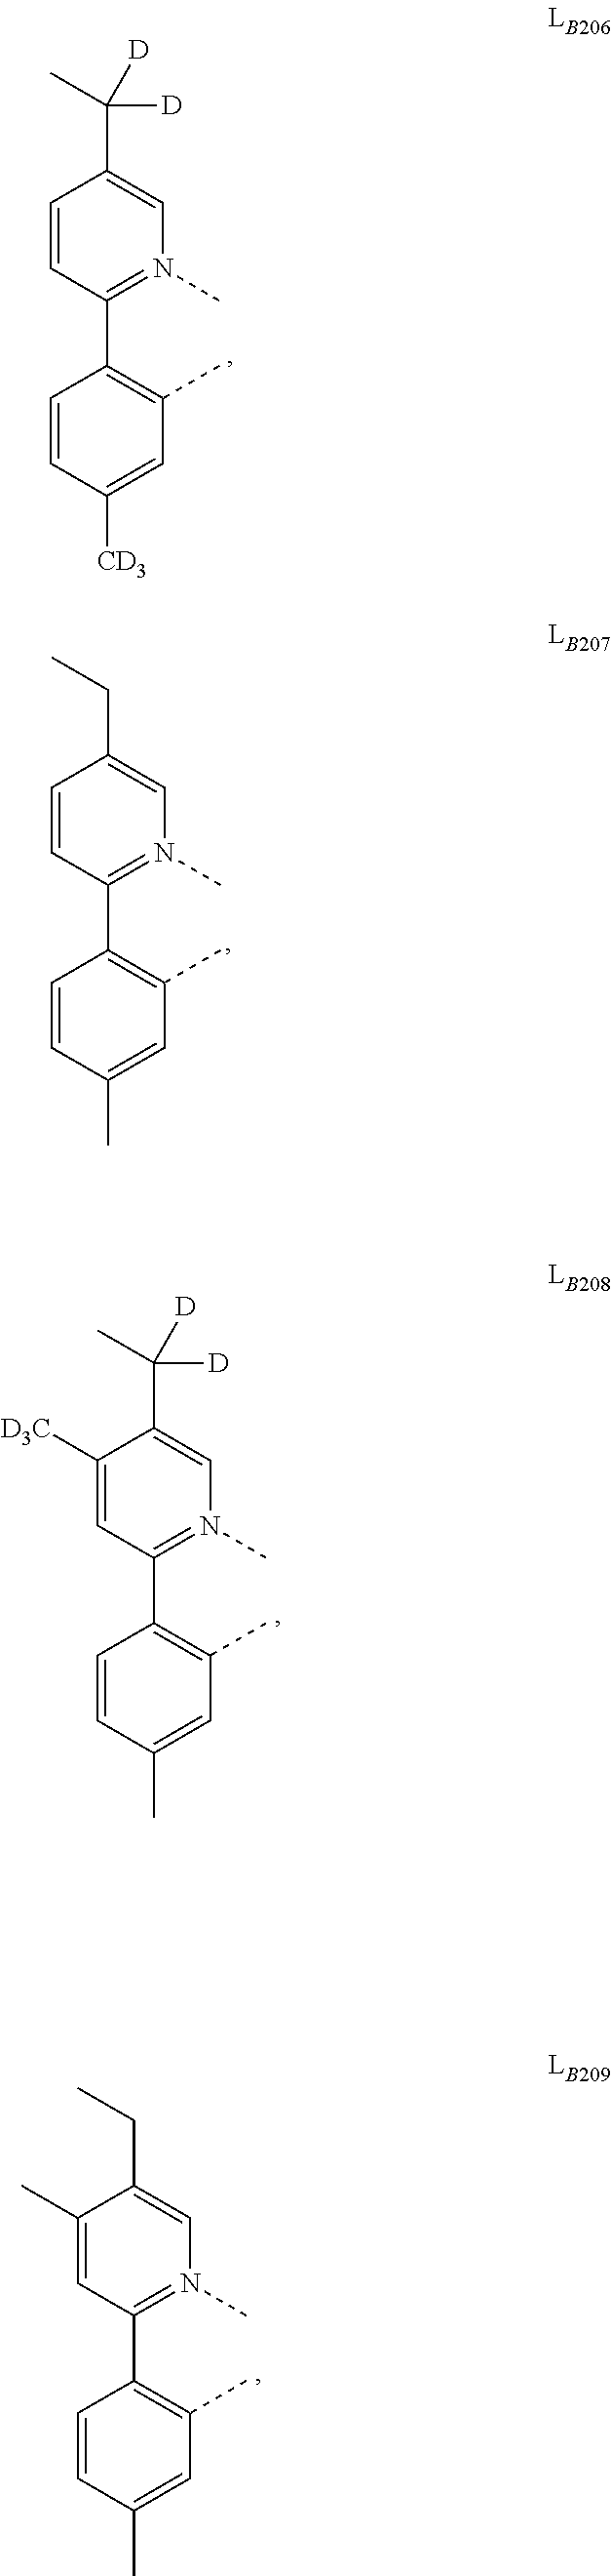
C1([D3C])=CC(C2=C(C)C=C(C)C=C2)=N(C)C=C1C([D])(C)[D].C1(C)=CC(C2=C(C)C=C(C)C=C2)=N(C)C=C1CC.C1(C2=N(C)C=C(C(C)([D])[D])C=C2)=C(C)C=C([CD3])C=C1.C1(C2=N(C)C=C(CC)C=C2)=C(C)C=C(C)C=C1
